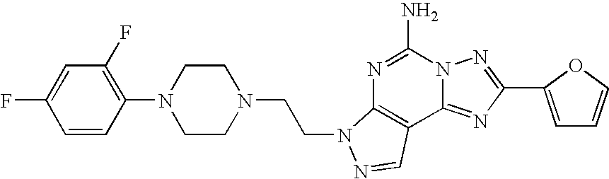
C1=CC(N2CCN(CCN3C4=C(C5=NC(C6=CC=CO6)=NN5C(N)=N4)C=N3)CC2)=C(F)C=C1F
